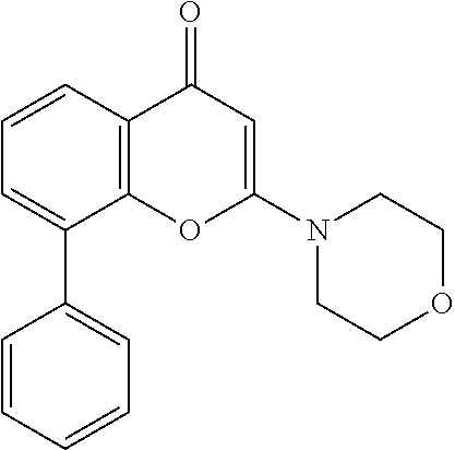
C12=C(C=CC=C1C1=CC=CC=C1)C(=O)C=C(N1CCOCC1)O2
